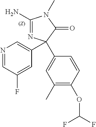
C1(N)=NC(C2=CN=CC(F)=C2)(C2=CC(C)=C(OC(F)F)C=C2)C(=O)N1C
